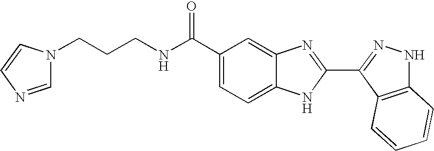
C1(C(NCCCN2C=NC=C2)=O)=CC=C2C(=C1)N=C(C1=NNC3=C1C=CC=C3)N2
